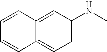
C12=CC=C(NC)C=C1C=CC=C2
